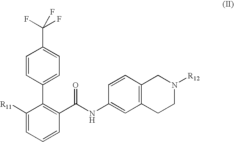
C1=CC(C2=C(C(NC3=CC4=C(C=C3)CN([R12])CC4)=O)C=CC=C2[R11])=CC=C1C(F)(F)F
